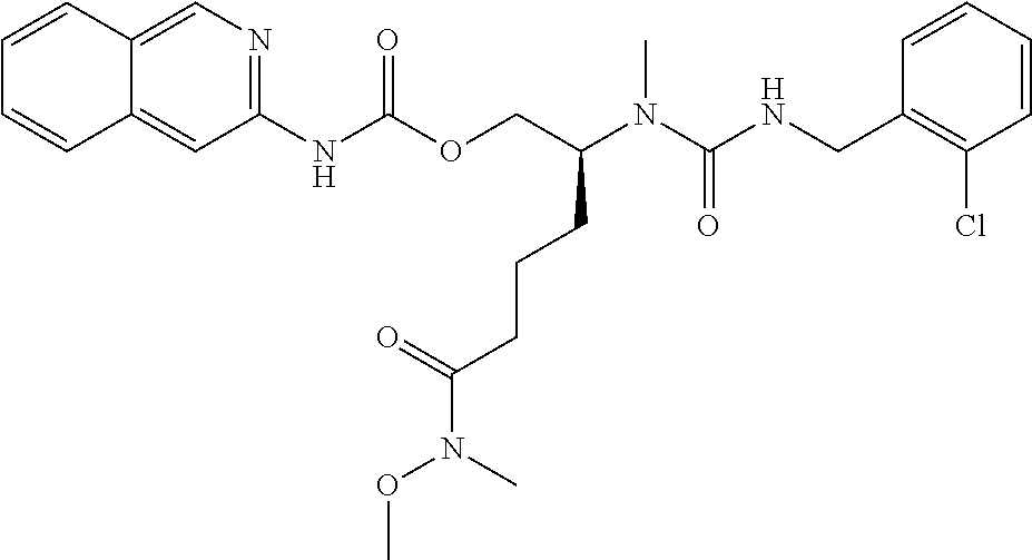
C1=CC(CNC(N(C(COC(NC2=NC=C3C(=C2)C=CC=C3)=O)CCCC(N(C)OC)=O)C)=O)=C(Cl)C=C1
